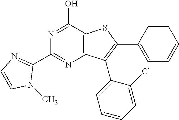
N1=C(O)C2=C(N=C1C1=NC=CN1C)C(C1=CC=CC=C1Cl)=C(C1=CC=CC=C1)S2
